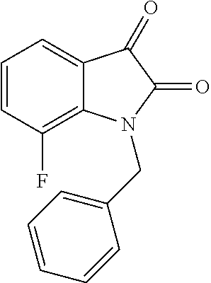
C1=CC(F)=C2C(=C1)C(=O)C(=O)N2CC1=CC=CC=C1
